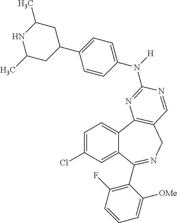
C12=CC(Cl)=CC=C1C1=C(CN=C2C2=C(F)C=CC=C2[OMe])C=NC(N(C2=CC=C(C3CC(C)NC(C)C3)C=C2)[H])=N1
